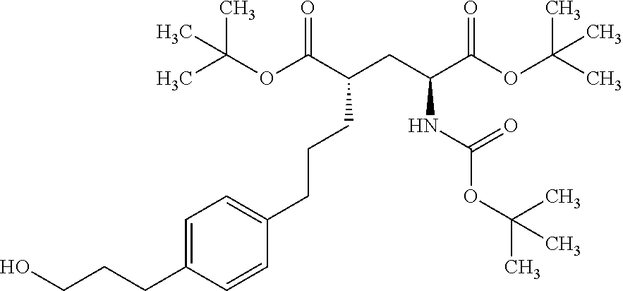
C(CCC(CC(C(OC(C)(C)C)=O)NC(OC(C)(C)C)=O)C(OC(C)(C)C)=O)C1=CC=C(CCCO)C=C1
